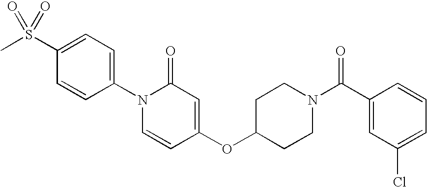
C1(S(C)(=O)=O)=CC=C(N2C=CC(OC3CCN(C(C4=CC(Cl)=CC=C4)=O)CC3)=CC2=O)C=C1
